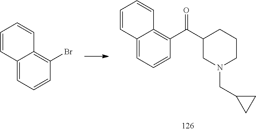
C(C1CN(CC2CC2)CCC1)(=O)C1=C2C(=CC=C1)C=CC=C2.BrC1=C2C(=CC=C1)C=CC=C2
